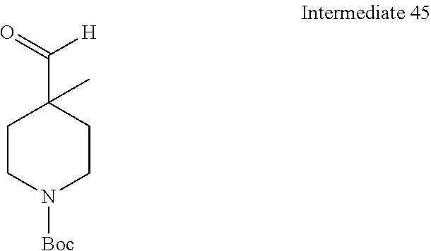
C1CN([Boc])CCC1(C(=O)[H])C
